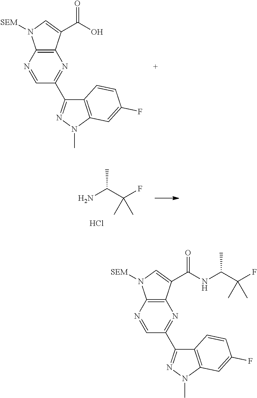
C1=NC2=C(N=C1C1=NN(C)C3=C1C=CC(F)=C3)C(C(O)=O)=CN2[SEM].NC(C(F)(C)C)C.Cl.C1=NC2=C(N=C1C1=NN(C)C3=C1C=CC(F)=C3)C(C(NC(C(F)(C)C)C)=O)=CN2[SEM]
